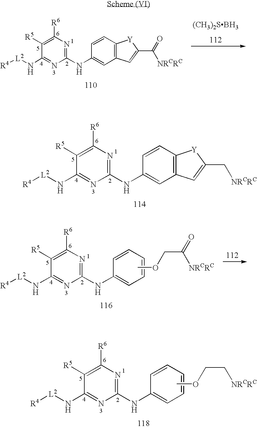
C1(NC2=CC3=C(C=C2)[Y]C(C(=O)[NRCRC])=C3)=NC([R6])=C([R5])C(N[L2][R4])=N1.[(CH3)2SBH3].C1(NC2=CC3=C(C=C2)[Y]C(C[NRCRC])=C3)=NC([R6])=C([R5])C(N[L2][R4])=N1.C1(NC2=CC=CC=C2)=NC([R6])=C([R5])C(N[L2][R4])=N1.COCC([NRCRC])=O.C1(NC2=CC=CC=C2)=NC([R6])=C([R5])C(N[L2][R4])=N1.COCC[NRCRC]
